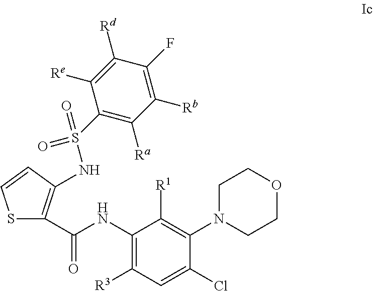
S1C(C(NC2=C([R3])C=C(Cl)C(N3CCOCC3)=C2[R1])=O)=C(NS(=O)(=O)C2=C([Ra])C([Rb])=C(F)C([Rd])=C2[Re])C=C1
